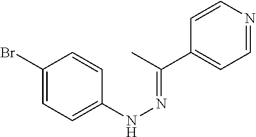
C1(Br)=CC=C(NN=C(C)C2=CC=NC=C2)C=C1
